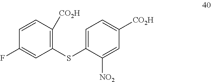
C1=C(SC2=C([CO2H])C=CC(F)=C2)C([NO2])=CC([CO2H])=C1
